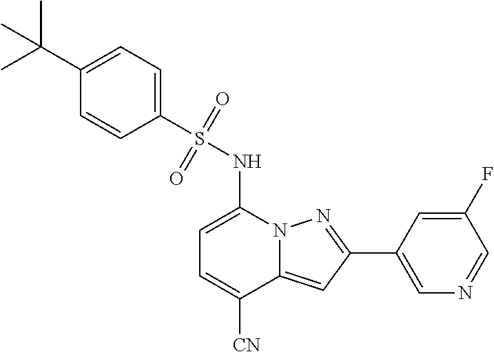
C1=C(NS(C2=CC=C(C(C)(C)C)C=C2)(=O)=O)N2C(=CC(C3=CN=CC(F)=C3)=N2)C([CN])=C1
